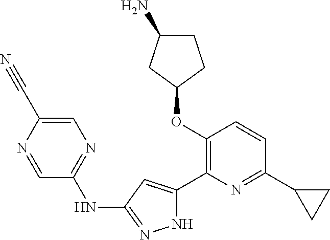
C1(OC2=C(C3=CC(NC4=NC=C(C#N)N=C4)=NN3)N=C(C3CC3)C=C2)CCC(N)C1
